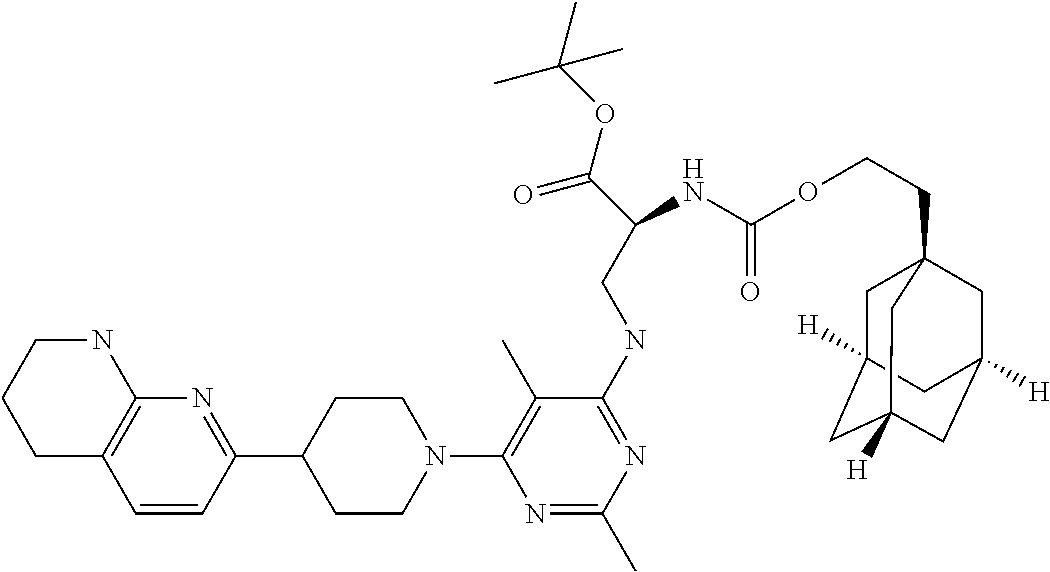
C1C2=C(NCC1)N=C(C1CCN(C3=C(C)C(NCC(C(=O)OC(C)(C)C)NC(=O)OCCC45CC6([H])CC([H])(CC([H])(C4)C6)C5)=NC(C)=N3)CC1)C=C2
